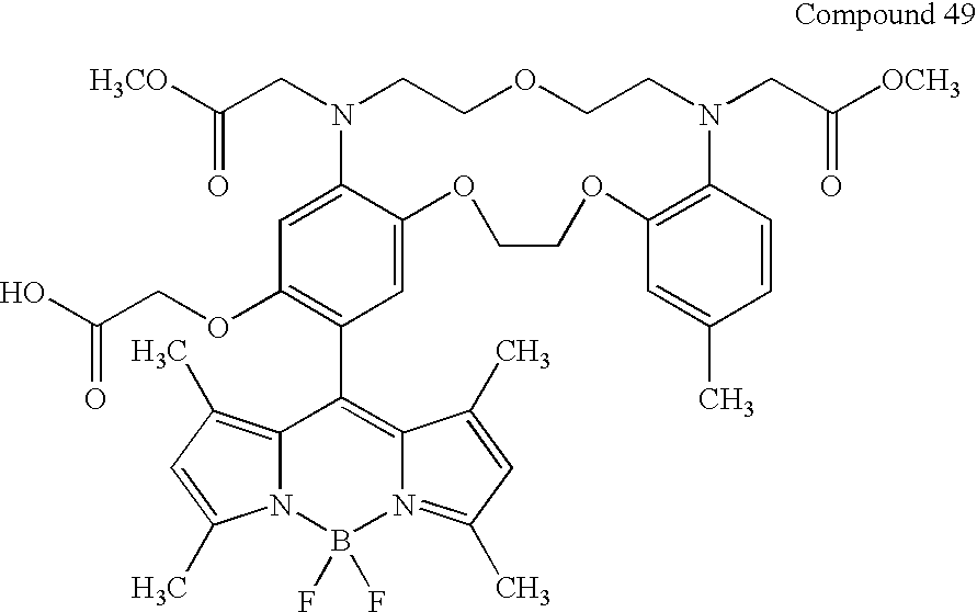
C1=C2C(=CC(OCC(O)=O)=C1C1=C3N(=C(C)C=C3C)B(F)(F)N3C1=C(C)C=C3C)N(CC([H3CO])=O)CCOCCN(CC([OCH3])=O)C1=C(OCCO2)C=C(C)C=C1
